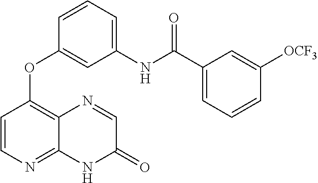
C1=C(NC(C2=CC=CC([OCF3])=C2)=O)C=C(OC2=C3C(=NC=C2)NC(=O)C=N3)C=C1
